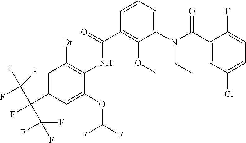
C1=CC=C(N(C(C2=CC(Cl)=CC=C2F)=O)CC)C(OC)=C1C(=O)NC1=C(Br)C=C(C(F)(C(F)(F)F)C(F)(F)F)C=C1OC(F)F
